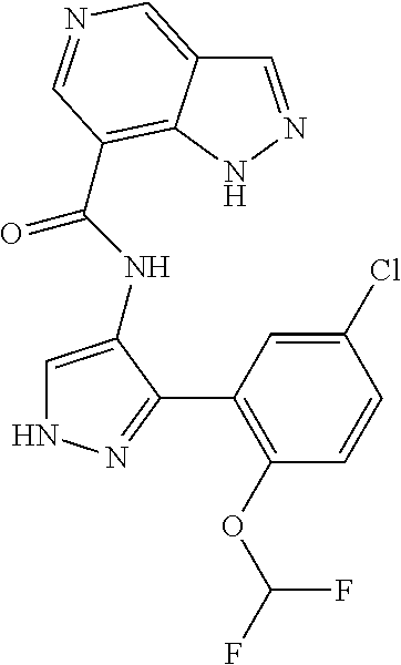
C12=CN=CC(C(NC3=CNN=C3C3=C(OC(F)F)C=CC(Cl)=C3)=O)=C1NN=C2
